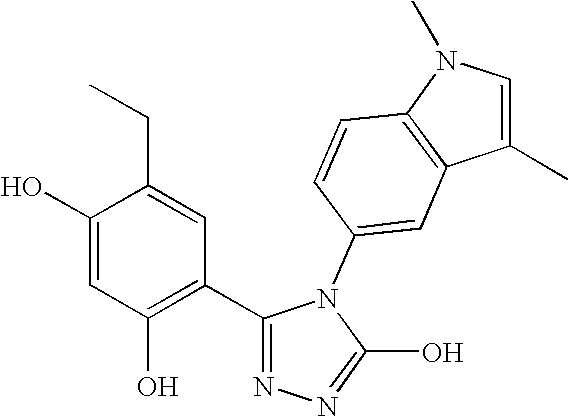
C1(O)=CC(O)=C(C2=NN=C(O)N2C2=CC3=C(C=C2)N(C)C=C3C)C=C1CC
